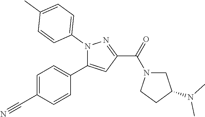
C1=C(C#N)C=CC(C2=CC(C(N3CC(N(C)C)CC3)=O)=NN2C2=CC=C(C)C=C2)=C1
